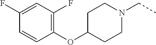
O(C1=C(F)C=C(F)C=C1)C1CCN(CC)CC1
